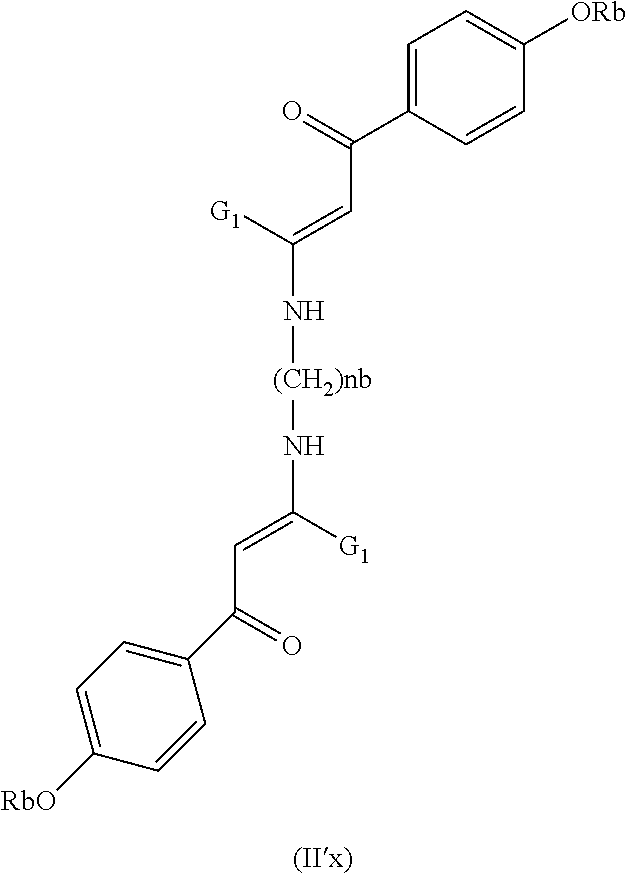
C1=C(C(=O)C=C([G1])N[(CH2)nb]NC(=CC(=O)C2=CC=C([RbO])C=C2)[G1])C=CC([ORb])=C1
